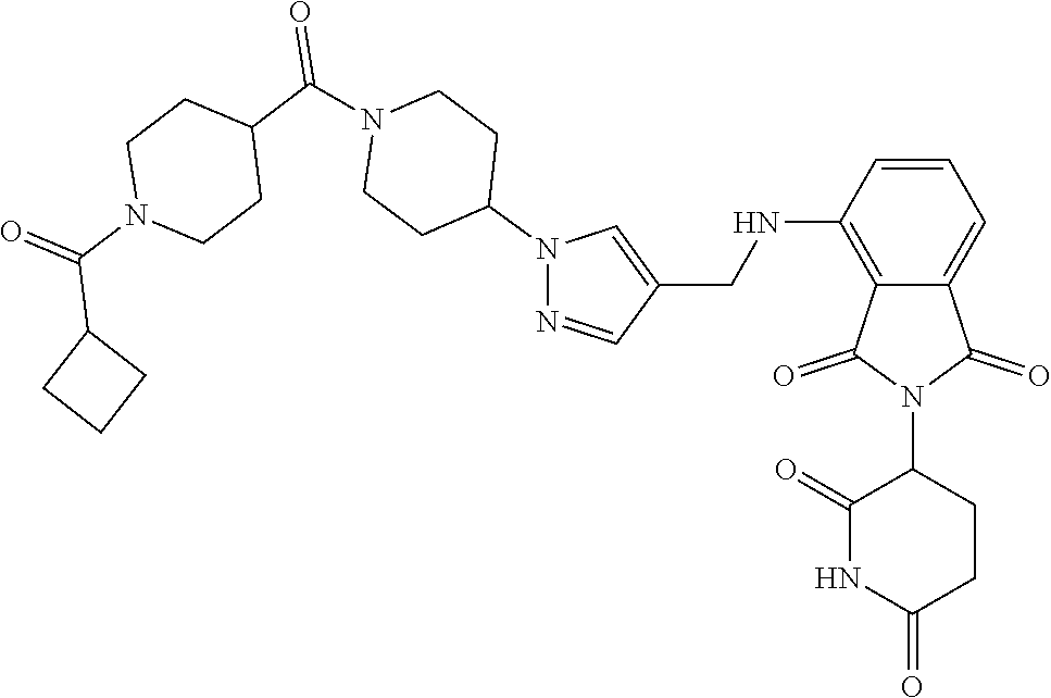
C12=C(NCC3=CN(C4CCN(C(C5CCN(C(C6CCC6)=O)CC5)=O)CC4)N=C3)C=CC=C1C(=O)N(C1C(=O)NC(=O)CC1)C2=O
